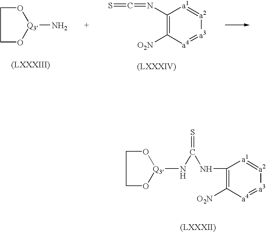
C1(NC(N[Q3]2OCCO2)=S)=C([O2N])[a4]=[a3][a2]=[a1]1.N[Q3]1OCCO1.[(LXXXIV)].C1(N=C=S)=C([O2N])[a4]=[a3][a2]=[a1]1
